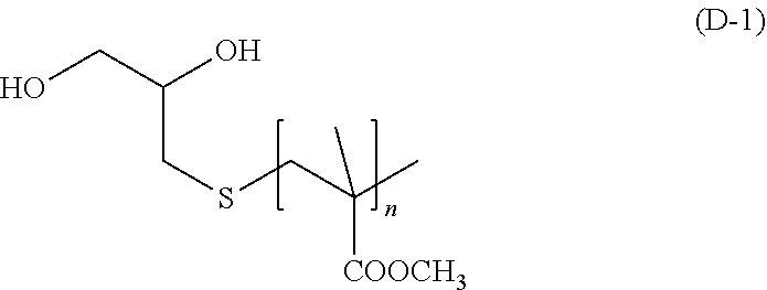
OCC(O)CSCC(C)([COOCH3])C
